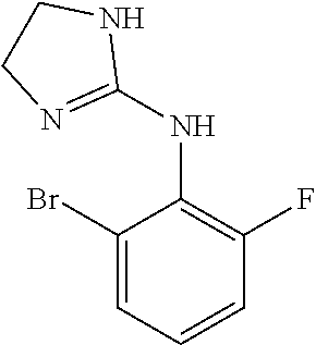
C1(Br)=CC=CC(F)=C1NC1=NCCN1
